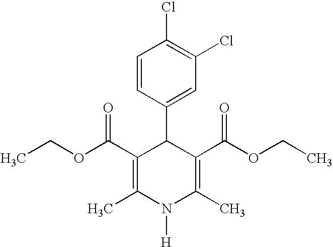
C1(C(OCC)=O)=C(C)N([H])C(C)=C(C(OCC)=O)C1C1=CC(Cl)=C(Cl)C=C1
